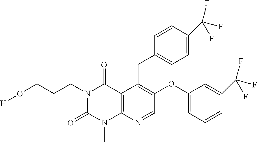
C1=CC(C(F)(F)F)=CC=C1CC1=C(OC2=CC=CC(C(F)(F)F)=C2)C=NC2=C1C(=O)N(CCCO[H])C(=O)N2C
